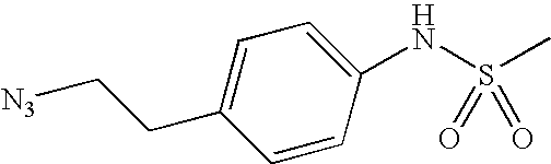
C1=C(CC[N3])C=CC(NS(C)(=O)=O)=C1
